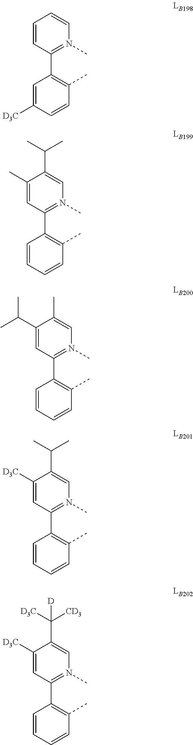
C1=C([D3C])C=CC(C)=C1C1=N(C)C=CC=C1.C1=CC=CC(C)=C1C1=N(C)C=C(C(C)C)C(C)=C1.C1=CC=CC(C)=C1C1=N(C)C=C(C)C(C(C)C)=C1.C1=CC=CC(C)=C1C1=N(C)C=C(C(C)C)C([D3C])=C1.C1=CC=CC(C)=C1C1=N(C)C=C(C([D3C])([CD3])[D])C([D3C])=C1
